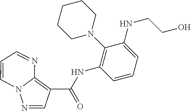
N1=CC(C(=O)NC2=C(N3CCCCC3)C(NCCO)=CC=C2)=C2N1C=CC=N2
